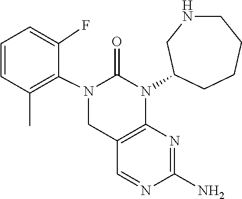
N1=CC2=C(N=C1N)N(C1CNCCCC1)C(=O)N(C1=C(C)C=CC=C1F)C2
